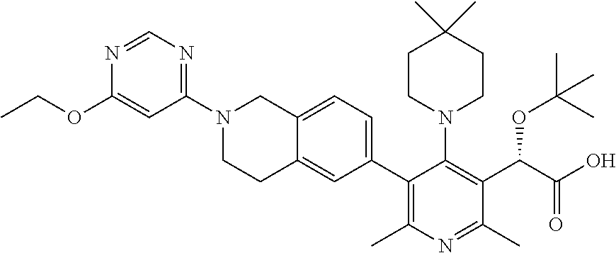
N1=CN=C(N2CCC3=CC(C4=C(C)N=C(C)C(C(OC(C)(C)C)C(=O)O)=C4N4CCC(C)(C)CC4)=CC=C3C2)C=C1OCC
